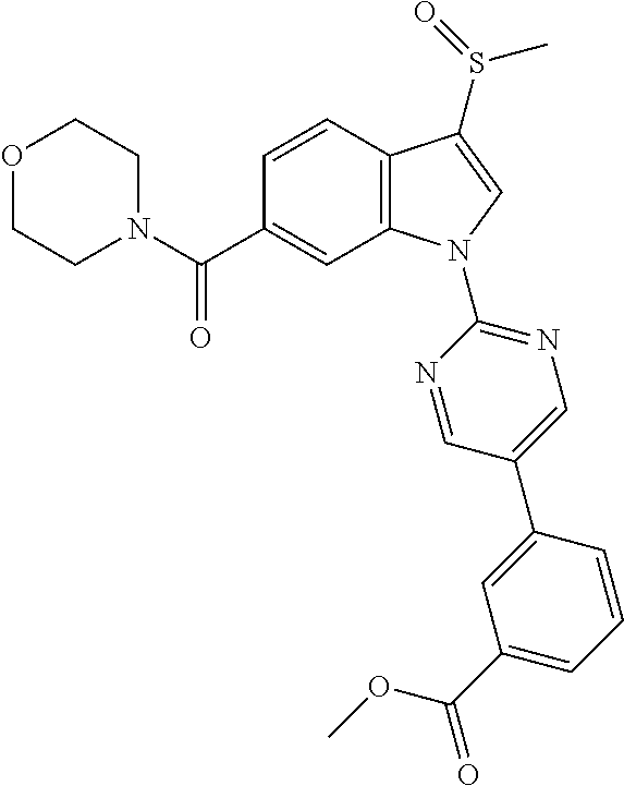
O1CCN(C(C2=CC3=C(C=C2)C(S(=O)C)=CN3C2=NC=C(C3=CC(C(=O)OC)=CC=C3)C=N2)=O)CC1
